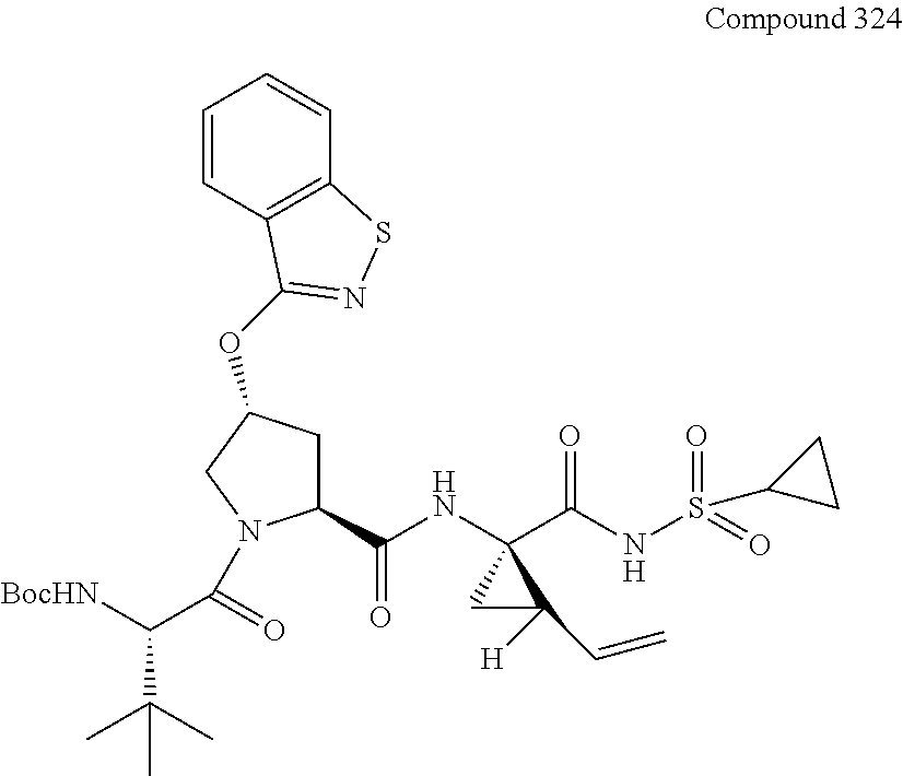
C1(C(NC2(C(NS(=O)(=O)C3CC3)=O)CC2([H])C=C)=O)CC(OC2=NSC3=C2C=CC=C3)CN1C(C([BocHN])C(C)(C)C)=O
